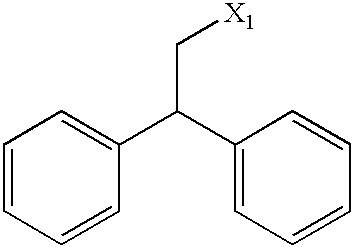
C1=CC=CC(C(C[X1])C2=CC=CC=C2)=C1
